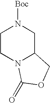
C1CN2C(CN1[Boc])COC2=O
